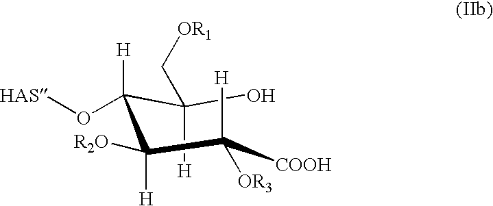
OC(C([H])(O[HAS])C([R2O])([H])C([H])([OR3])[COOH])([H])C[OR1]
